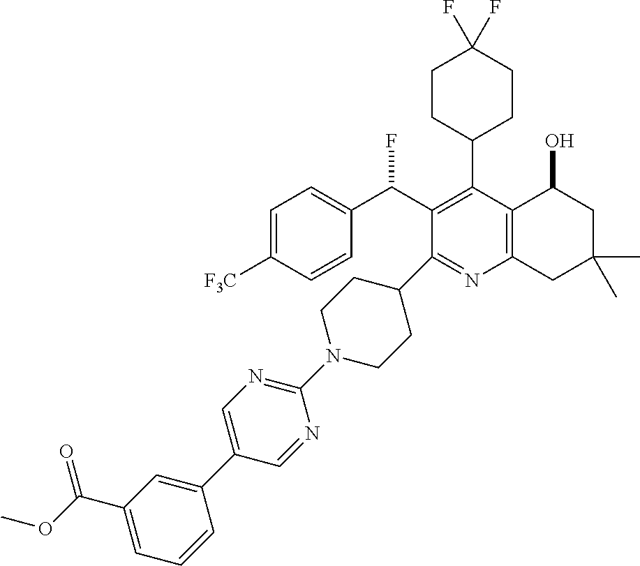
C1=C([F3C])C=CC(C(C2=C(C3CCC(F)(F)CC3)C3=C(N=C2C2CCN(C4=NC=C(C5=CC(C(OC)=O)=CC=C5)C=N4)CC2)CC(C)(C)CC3O)F)=C1
